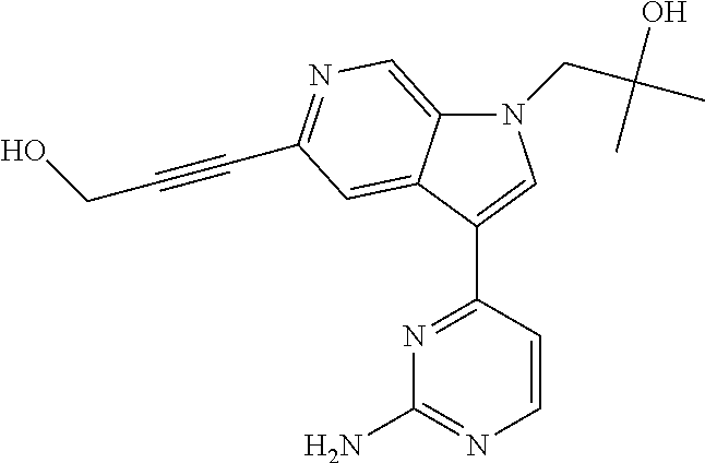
N1(CC(O)(C)C)C2=CN=C(C#CCO)C=C2C(C2=NC(N)=NC=C2)=C1
